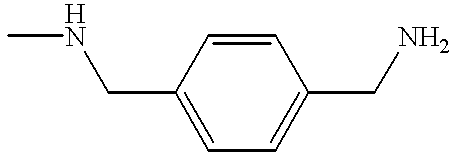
CNCC1=CC=C(CN)C=C1
